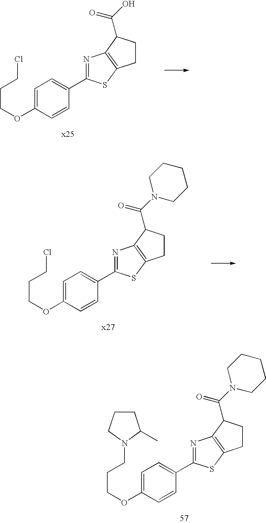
C1=C(OCCCCl)C=CC(C2=NC3=C(CCC3C(=O)O)S2)=C1.C1=C(OCCCCl)C=CC(C2=NC3=C(CCC3C(=O)N3CCCCC3)S2)=C1.C1=C(OCCCN2C(C)CCC2)C=CC(C2=NC3=C(CCC3C(=O)N3CCCCC3)S2)=C1
